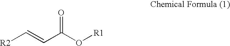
[R2]C=CC(O[R1])=O
